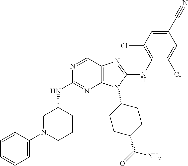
N1=CC2=C(N=C1NC1CN(C3=CC=CC=C3)CCC1)N(C1CCC(C(=O)N)CC1)C(NC1=C(Cl)C=C(C#N)C=C1Cl)=N2
